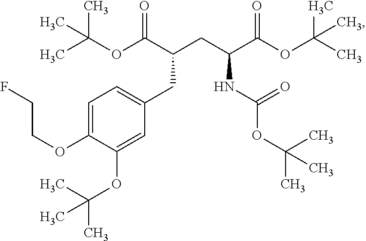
CC(OC(C(CC(C(OC(C)(C)C)=O)NC(=O)OC(C)(C)C)CC1=CC=C(OCCF)C(OC(C)(C)C)=C1)=O)(C)C
